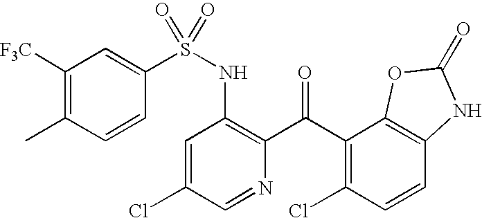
C1([F3C])=C(C)C=CC(S(NC2=C(C(C3=C(Cl)C=CC4=C3OC(=O)N4)=O)N=CC(Cl)=C2)(=O)=O)=C1
